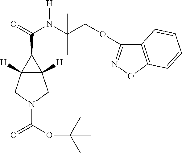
C12([H])C([H])(CN(C(=O)OC(C)(C)C)C1)C2C(=O)N([H])C(C)(C)COC1=NOC2=C1C=CC=C2
